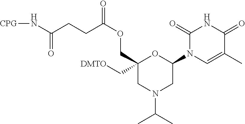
C1(C[DMTO])(COC(=O)CCC(N[CPG])=O)CN(C(C)C)CC(N2C=C(C)C(=O)NC2=O)O1
